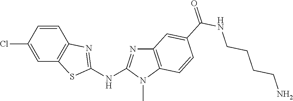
ClC1=CC2=C(C=C1)N=C(NC1=NC3=C(N1C)C=CC(C(NCCCCN)=O)=C3)S2
